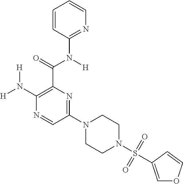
[H]N(C1=C(C(=O)N([H])C2=NC=CC=C2)N=C(N2CCN(S(=O)(=O)C3=COC=C3)CC2)C=N1)[H]
